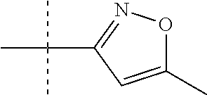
C1(C)=CC(C(C)(C)C)=NO1
